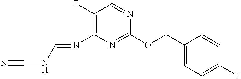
C1(F)=C(N=CNC#N)N=C(OCC2=CC=C(F)C=C2)N=C1
